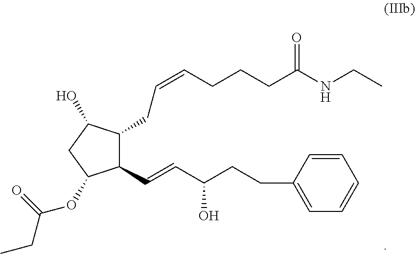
C1(CC=CCCCC(NCC)=O)C(C=CC(CCC2=CC=CC=C2)O)C(OC(=O)CC)CC1O
